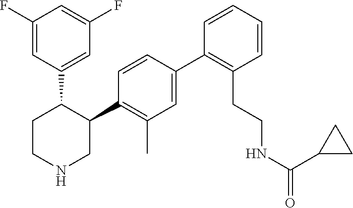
C1(F)=CC(C2CCNCC2C2=C(C)C=C(C3=C(CCNC(=O)C4CC4)C=CC=C3)C=C2)=CC(F)=C1
